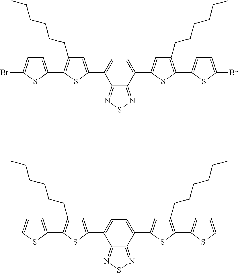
C1=C(C2=CC(CCCCCC)=C(C3=CC=C(Br)S3)S2)C2=NSN=C2C(C2=CC(CCCCCC)=C(C3=CC=C(Br)S3)S2)=C1.C1=C(C2=CC(CCCCCC)=C(C3=CC=CS3)S2)C2=NSN=C2C(C2=CC(CCCCCC)=C(C3=CC=CS3)S2)=C1
